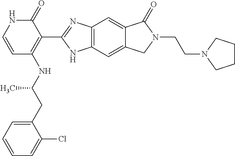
C1=C(CC(NC2=C(C3=NC4=C(N3)C=C3C(=C4)C(=O)N(CCN4CCCC4)C3)C(=O)NC=C2)C)C(Cl)=CC=C1
